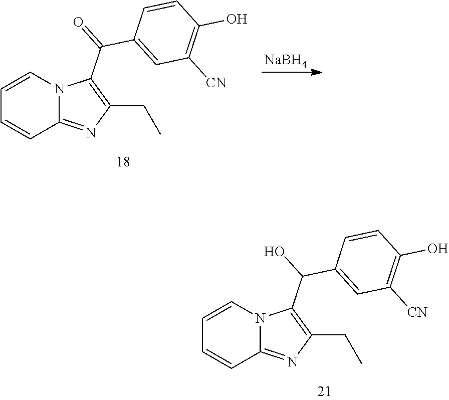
[NaBH4].C1=CN2C(=NC(CC)=C2C(=O)C2=CC([CN])=C(O)C=C2)C=C1.C1=CN2C(=NC(CC)=C2C(O)C2=CC([CN])=C(O)C=C2)C=C1
